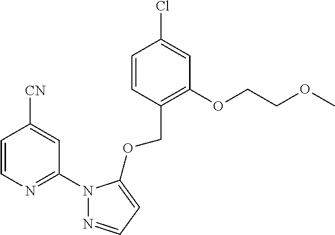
C1=CC(COC2=CC=NN2C2=NC=CC([CN])=C2)=C(OCCOC)C=C1Cl
